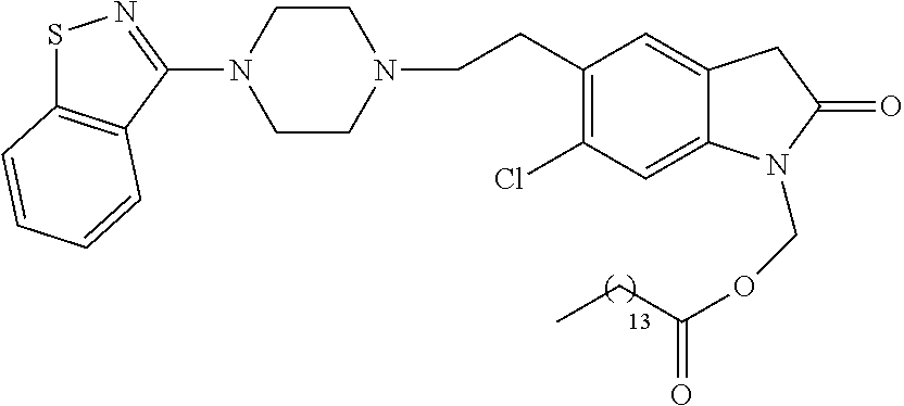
S1C2=C(C(N3CCN(CCC4=C(Cl)C=C5C(=C4)CC(=O)N5COC(=O)CC)CC3)=N1)C=CC=C2
